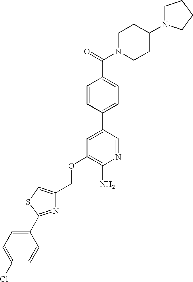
C(OC1=C(N)N=CC(C2=CC=C(C(=O)N3CCC(N4CCCC4)CC3)C=C2)=C1)C1=CSC(C2=CC=C(Cl)C=C2)=N1
